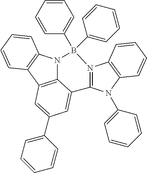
C12=C3C4=C(N1B(C1=CC=CC=C1)(C1=CC=CC=C1)N1=C(C2=CC(C2=CC=CC=C2)=C3)N(C2=CC=CC=C2)C2=C1C=CC=C2)C=CC=C4
